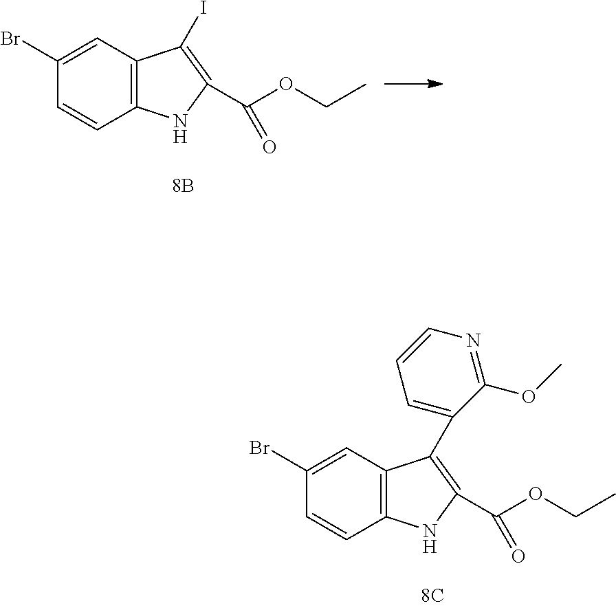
C12=C(C=C(Br)C=C1)C(I)=C(C(OCC)=O)N2.C12=C(C=C(Br)C=C1)C(C1=CC=CN=C1OC)=C(C(OCC)=O)N2
